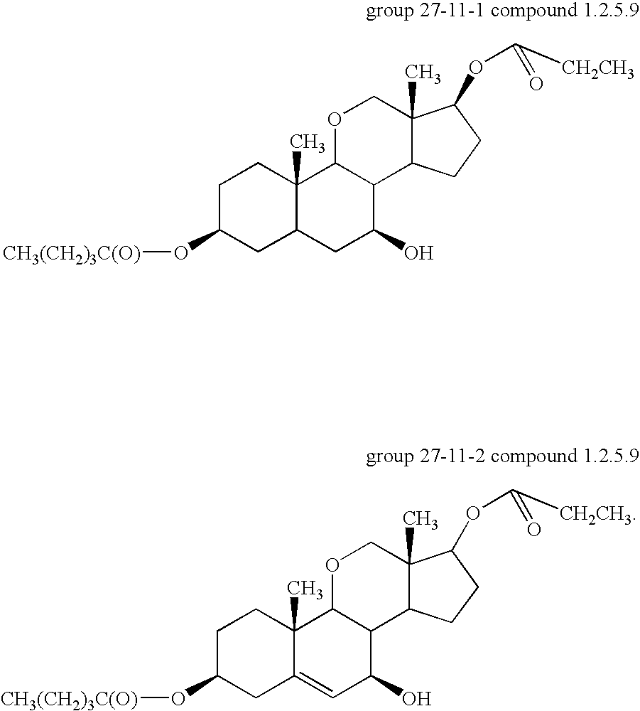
C1C(O[CH3(CH2)3C(O)])CC2C(C)(C1)C1C(C(O)C2)C2C(C)(CO1)C(OC(=O)[CH2CH3])CC2.C1C(O[CH3(CH2)3C(O)])CC2=CC(O)C3C(C2(C)C1)OCC1(C)C3CCC1OC(=O)[CH2CH3]
